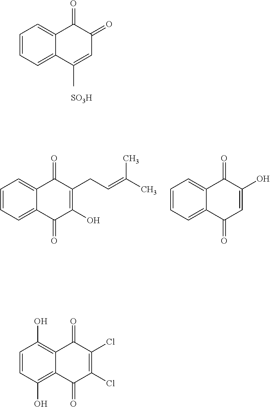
C1=CC=C2C(=C1)C(=O)C(=O)C=C2C.[SO3H].C1=CC=C2C(=C1)C(=O)C(CC=C(C)C)=C(O)C2=O.C1=CC=C2C(=C1)C(=O)C(O)=CC2=O.C1=CC(O)=C2C(=C1O)C(=O)C(Cl)=C(Cl)C2=O
